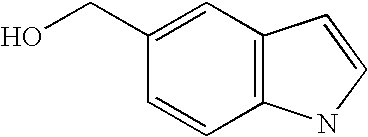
C1=C(CO)C=CC2=C1C=CN2
